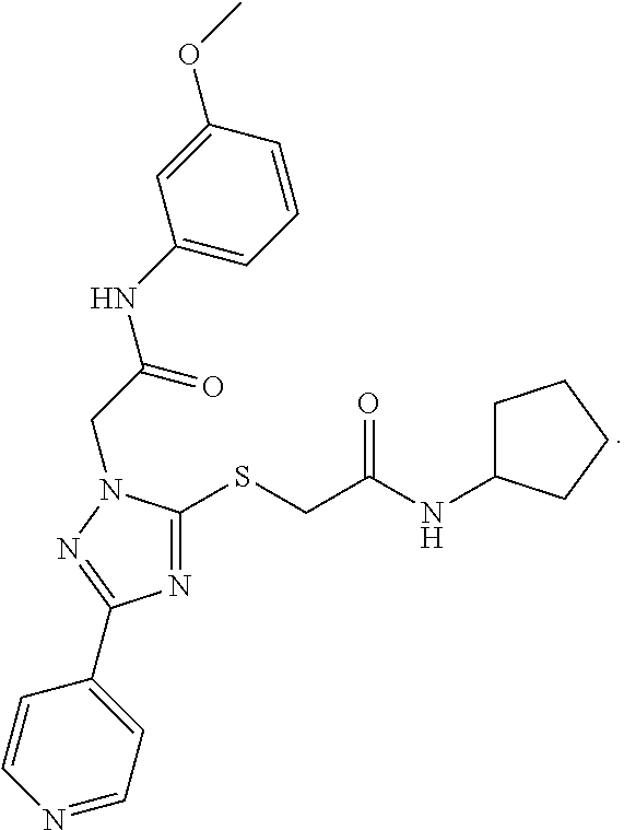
C1(SCC(NC2CCCC2)=O)=NC(C2=CC=NC=C2)=NN1CC(=O)NC1=CC=CC(OC)=C1
